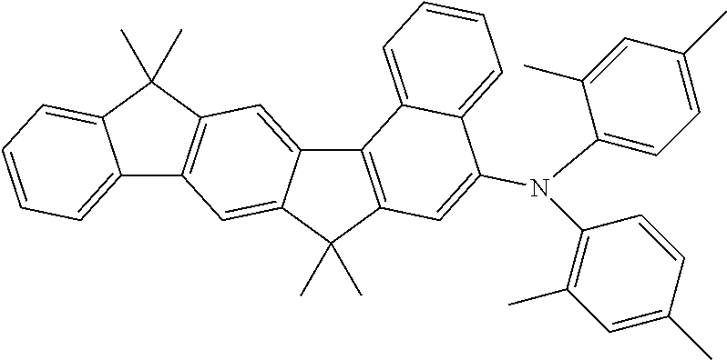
C12=CC3=C(C=C1C(C)(C)C1=C2C2=CC=CC=C2C(N(C2=C(C)C=C(C)C=C2)C2=CC=C(C)C=C2C)=C1)C1=CC=CC=C1C3(C)C
